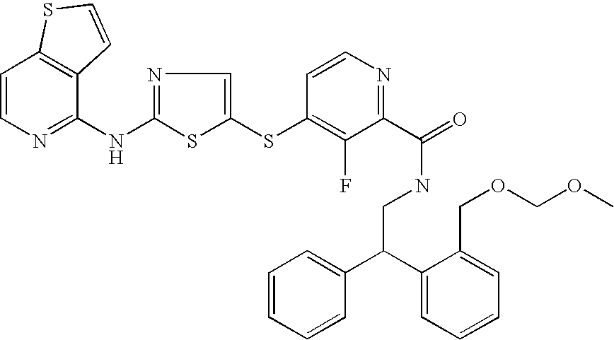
C1=CN=C(NC2=NC=C(SC3=C(F)C(C(=O)NCC(C4=CC=CC=C4)C4=CC=CC=C4COCOC)=NC=C3)S2)C2=C1SC=C2
